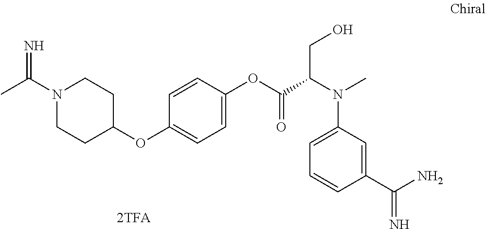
CC(N1CCC(OC2=CC=C(OC(C(N(C3=CC=CC(C(N)=N)=C3)C)CO)=O)C=C2)CC1)=N
